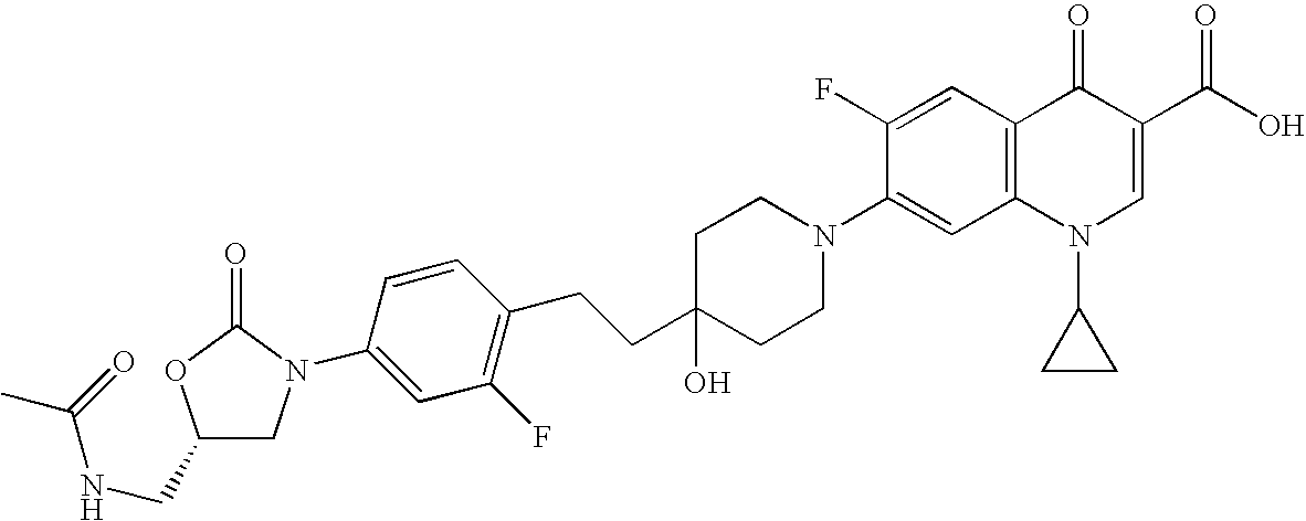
C1(CNC(=O)C)CN(C2=CC(F)=C(CCC3(O)CCN(C4=CC5=C(C=C4F)C(=O)C(C(O)=O)=CN5C4CC4)CC3)C=C2)C(=O)O1
